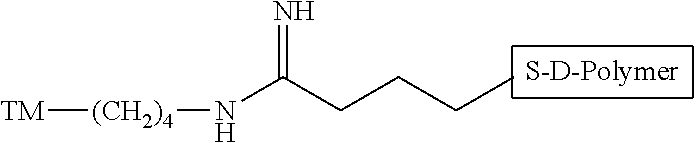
[TM][(CH2)4]NC(CCCC)=N
